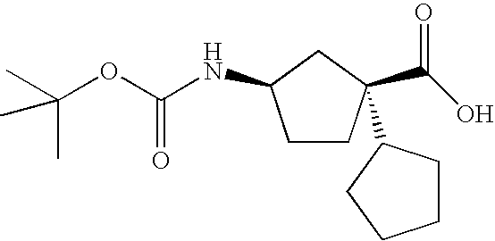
C1CC(C2CCCC2)(C(O)=O)CC1NC(OC(C)(C)C)=O
